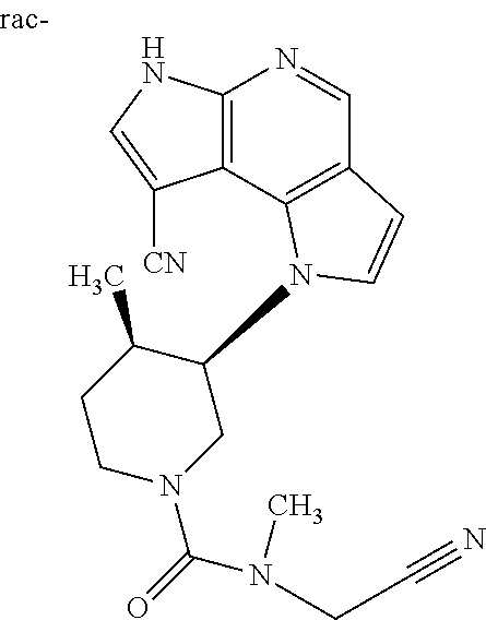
C12=C(C3=C(C=N1)C=CN3C1C(C)CCN(C(N(CC#N)C)=O)C1)C([CN])=CN2
